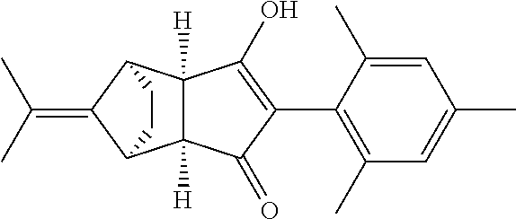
C12([H])C([H])(C3C(=C(C)C)C1CC3)C(O)=C(C1=C(C)C=C(C)C=C1C)C2=O
